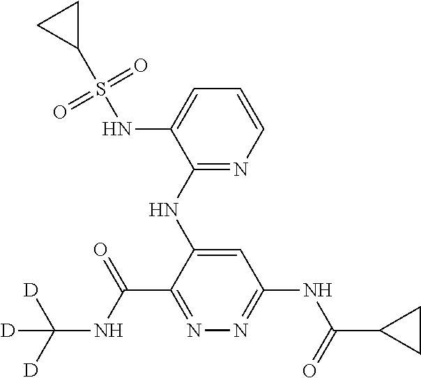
C1=CN=C(NC2=CC(NC(=O)C3CC3)=NN=C2C(NC([D])([D])[D])=O)C(NS(=O)(=O)C2CC2)=C1
